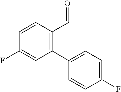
C1=CC(F)=CC(C2=CC=C(F)C=C2)=C1C=O
